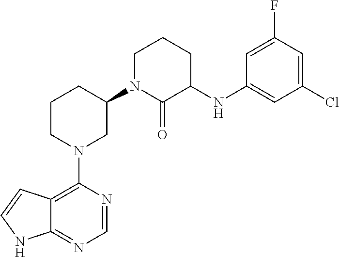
C12=C(N3CC(N4C(=O)C(NC5=CC(Cl)=CC(F)=C5)CCC4)CCC3)N=CN=C1NC=C2
